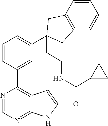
N1=CN=C2C(=C1C1=CC(C3(CCNC(=O)C4CC4)CC4=C(C3)C=CC=C4)=CC=C1)C=CN2
